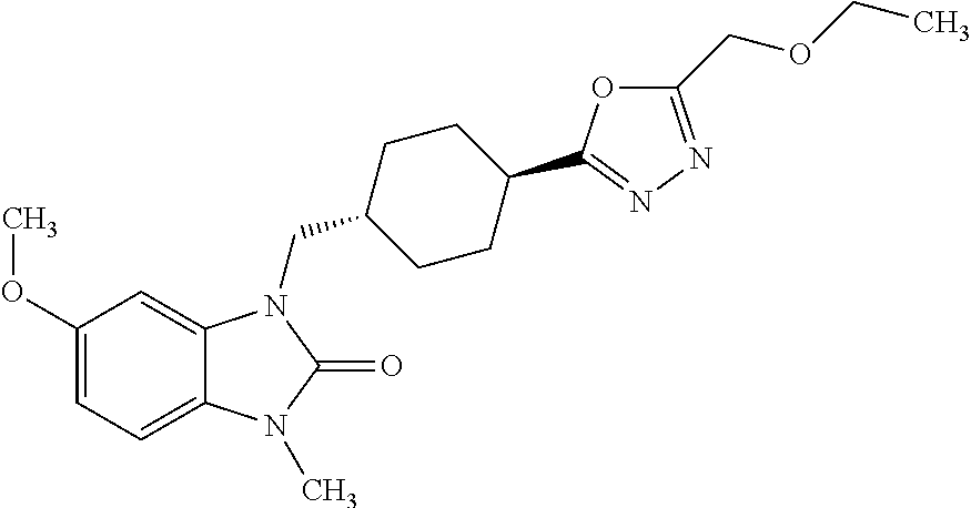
C1(OC)=CC=C2C(=C1)N(CC1CCC(C3=NN=C(COCC)O3)CC1)C(=O)N2C
